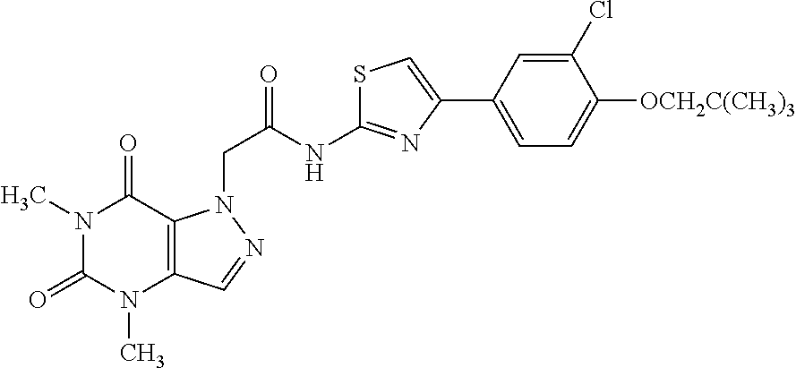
N1(C)C(=O)N(C)C2=C(C1=O)N(CC(NC1=NC(C3=CC=C([OCH2C(CH3)3])C(Cl)=C3)=CS1)=O)N=C2
